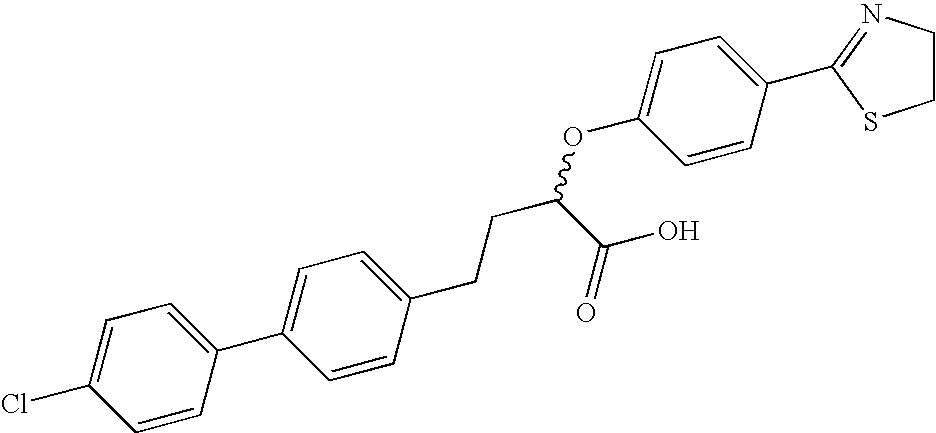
C1=C(C2=CC=C(CCC(OC3=CC=C(C4=NCCS4)C=C3)C(O)=O)C=C2)C=CC(Cl)=C1
